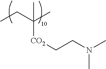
CCC(C)([CO2]CCN(C)C)C
